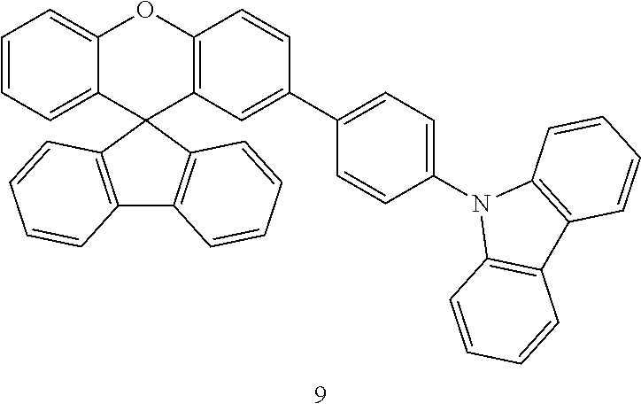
C1=CC=C2C(=C1)OC1=C(C23C2=C(C4=C3C=CC=C4)C=CC=C2)C=C(C2=CC=C(N3C4=C(C5=C3C=CC=C5)C=CC=C4)C=C2)C=C1
